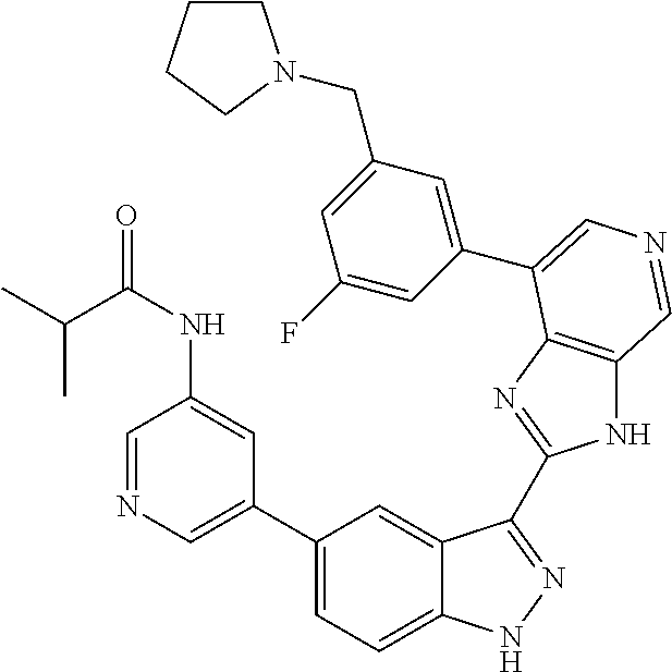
C1CCCN1CC1=CC(F)=CC(C2=CN=CC3=C2N=C(C2=NNC4=CC=C(C5=CN=CC(NC(=O)C(C)C)=C5)C=C42)N3)=C1
